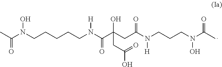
C(N(CCCCCN(C(C)=O)O)[H])(=O)C(CC(N(CCCN(C(C)=O)O)[H])=O)(O)CC(=O)O
